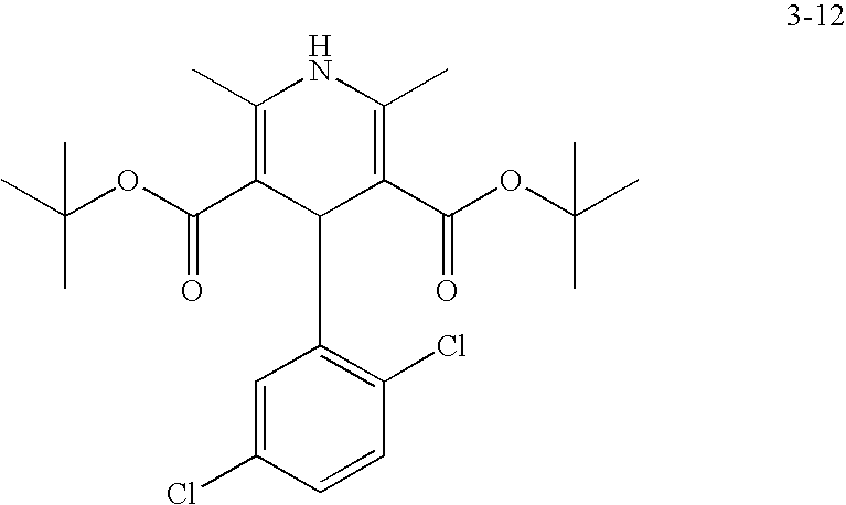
C1(C)=C(C(OC(C)(C)C)=O)C(C2=C(Cl)C=CC(Cl)=C2)C(C(OC(C)(C)C)=O)=C(C)N1
